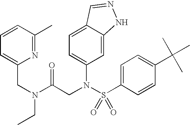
C1(CN(C(CN(S(C2=CC=C(C(C)(C)C)C=C2)(=O)=O)C2=CC=C3C(=C2)NN=C3)=O)CC)=CC=CC(C)=N1
